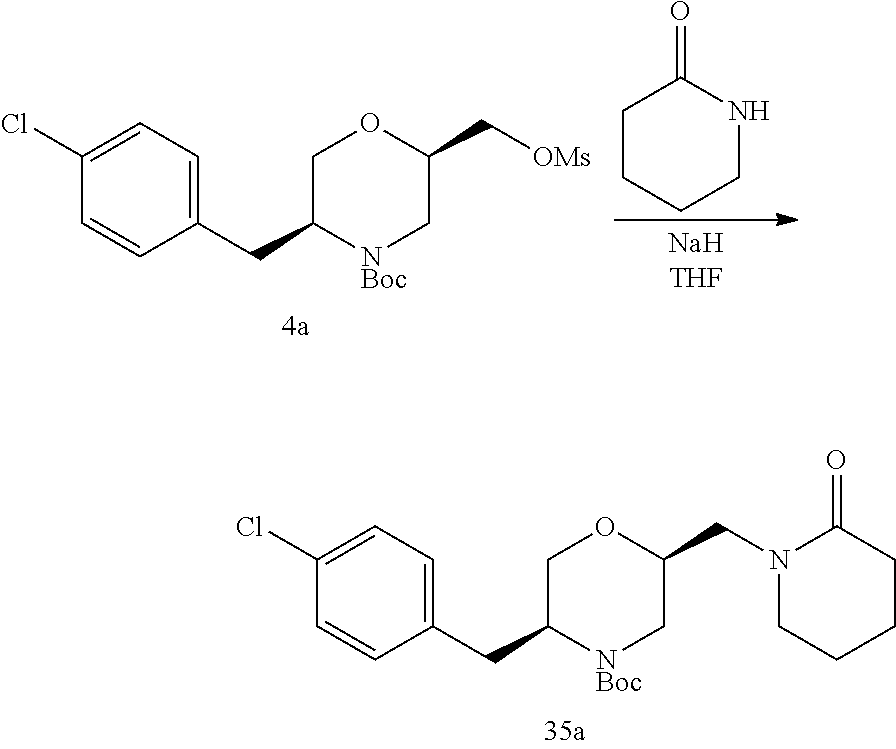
C1(Cl)=CC=C(CC2[NBoc]CC(CN3CCCCC3=O)OC2)C=C1.C1(Cl)=CC=C(CC2[NBoc]CC(C[OMs])OC2)C=C1.C1CCCNC1=O
